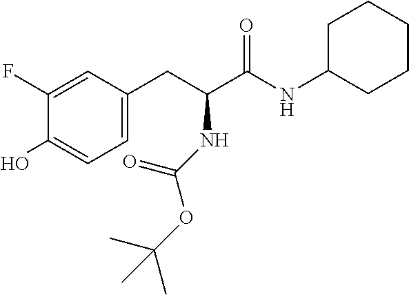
OC1=CC=C(CC(NC(=O)OC(C)(C)C)C(NC2CCCCC2)=O)C=C1F
